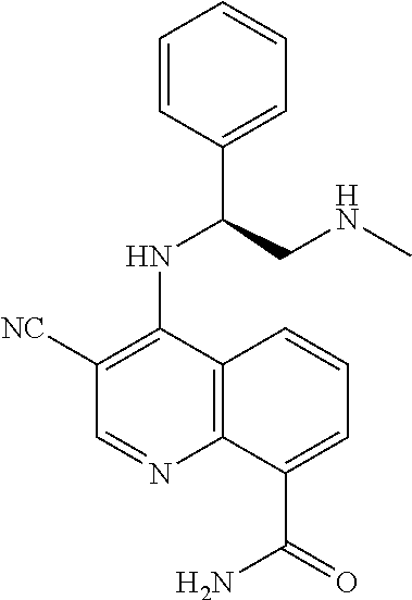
C1=CC(C(CNC)NC2=C([NC])C=NC3=C2C=CC=C3C(=O)N)=CC=C1
